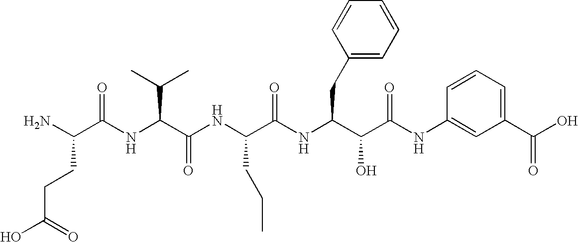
C(=O)(CCC(N)C(=O)NC(C(C)C)C(=O)NC(CCC)C(=O)NC(CC1=CC=CC=C1)C(O)C(=O)NC1=CC(C(O)=O)=CC=C1)O
